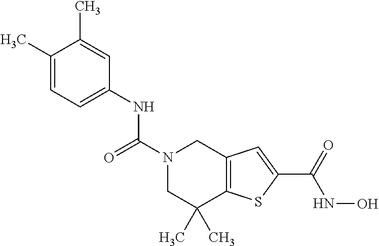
C1(C)=CC=C(NC(N2CC(C)(C)C3=C(C2)C=C(C(=O)NO)S3)=O)C=C1C
